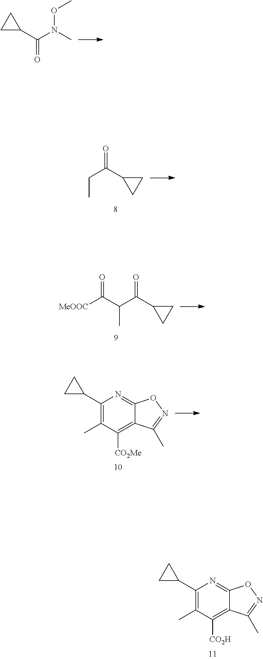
C1(C(N(OC)C)=O)CC1.C1(C2CC2)=C(C)C([CO2Me])=C2C(=N1)ON=C2C.C1(C2CC2)=C(C)C([CO2H])=C2C(=N1)ON=C2C.[MeOOC]C(C(C(C1CC1)=O)C)=O.C(C(C1CC1)=O)C
